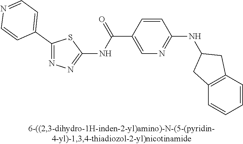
C1(C2=CC=NC=C2)=NN=C(NC(C2=CN=C(NC3CC4=C(C=CC=C4)C3)C=C2)=O)S1
